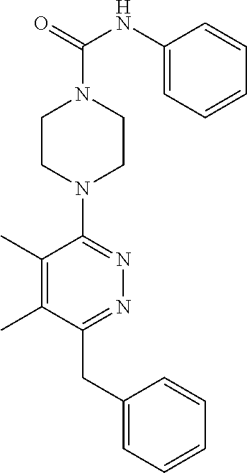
C1CN(C2=NN=C(CC3=CC=CC=C3)C(C)=C2C)CCN1C(=O)NC1=CC=CC=C1
